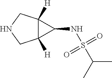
C12([H])C([H])(CNC1)C2NS(C(C)C)(=O)=O
